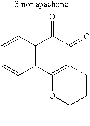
C1=CC2=C(C=C1)C1=C(C(=O)C2=O)CCC(C)O1
